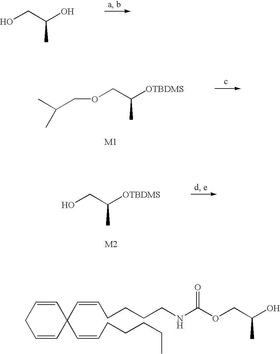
OCC(O)C.CC(COCC([OTBDMS])C)C.OCC([OTBDMS])C.C1=CCC=CC1(C=CCCCCC)C=CCCCCNC(OCC(O)C)=O
